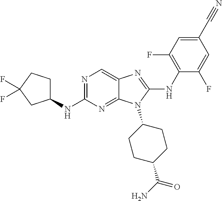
N1=C(NC2CCC(F)(F)C2)N=C2C(=C1)N=C(NC1=C(F)C=C(C#N)C=C1F)N2C1CCC(C(N)=O)CC1
